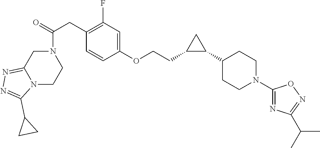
C(=O)(CC1=C(F)C=C(OCCC2C(C3CCN(C4=NC(C(C)C)=NO4)CC3)C2)C=C1)N1CC2=NN=C(C3CC3)N2CC1
